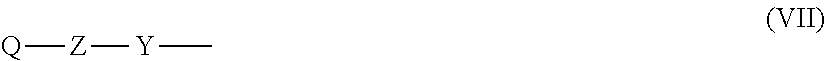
[Q][Z][Y]C
